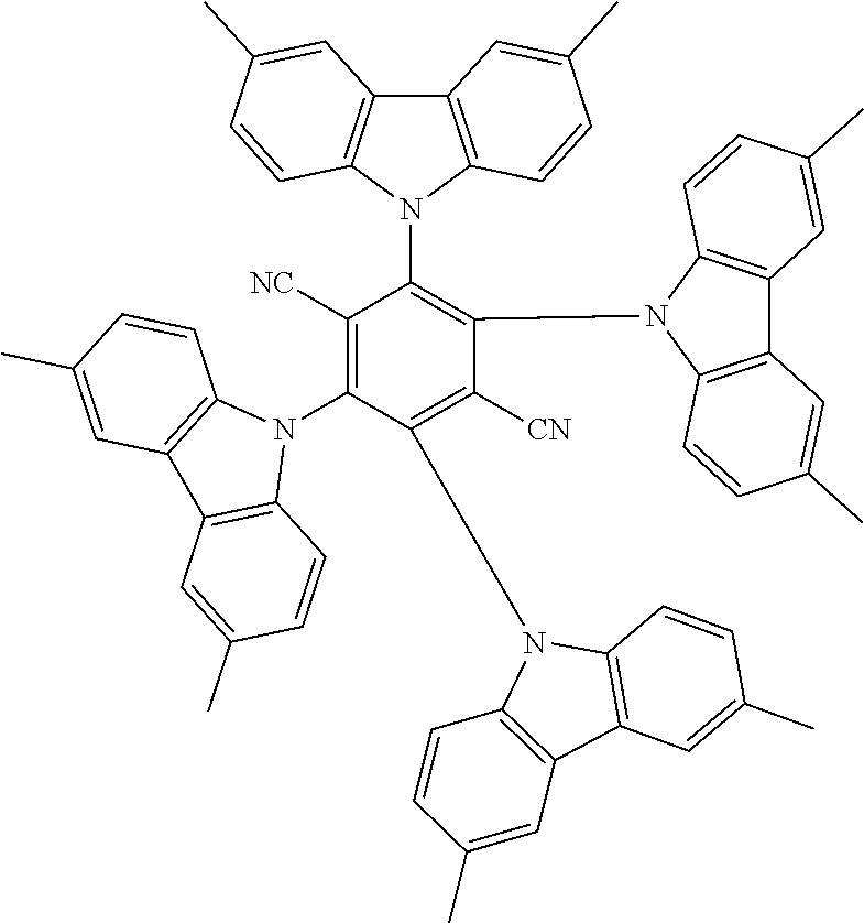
C12=C(N(C3=C(N4C5=C(C6=C4C=CC(C)=C6)C=C(C)C=C5)C([CN])=C(N4C5=C(C6=C4C=CC(C)=C6)C=C(C)C=C5)C(N4C5=C(C6=C4C=CC(C)=C6)C=C(C)C=C5)=C3[NC])C3=C1C=C(C)C=C3)C=CC(C)=C2
